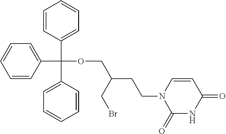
C1=CC(C(C2=CC=CC=C2)(OCC(CCN2C(=O)NC(=O)C=C2)CBr)C2=CC=CC=C2)=CC=C1
